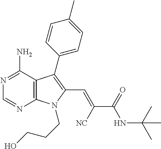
N1=C(N)C2=C(N=C1)N(CCCO)C(C=C(C(NC(C)(C)C)=O)[NC])=C2C1=CC=C(C)C=C1
